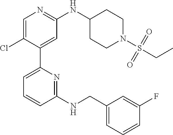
C1(NCC2=CC=CC(F)=C2)=NC(C2=CC(NC3CCN(S(=O)(=O)CC)CC3)=NC=C2Cl)=CC=C1
